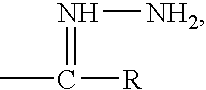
CC([R])=N[NH2]
